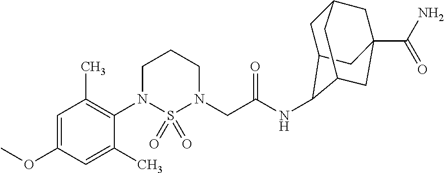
C1=C(OC)C=C(C)C(N2S(=O)(=O)N(CC(NC3C4CC5CC(C(N)=O)(CC3C5)C4)=O)CCC2)=C1C
